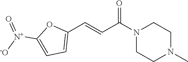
N1(C(C=CC2=CC=C([N+]([-O])=O)O2)=O)CCN(C)CC1
